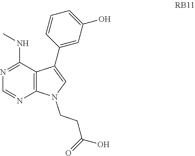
N1=C(NC)C2=C(N=C1)N(CCC(O)=O)C=C2C1=CC(O)=CC=C1
